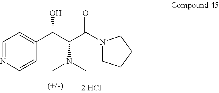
C1=NC=CC(C(C(C(N2CCCC2)=O)N(C)C)O)=C1
